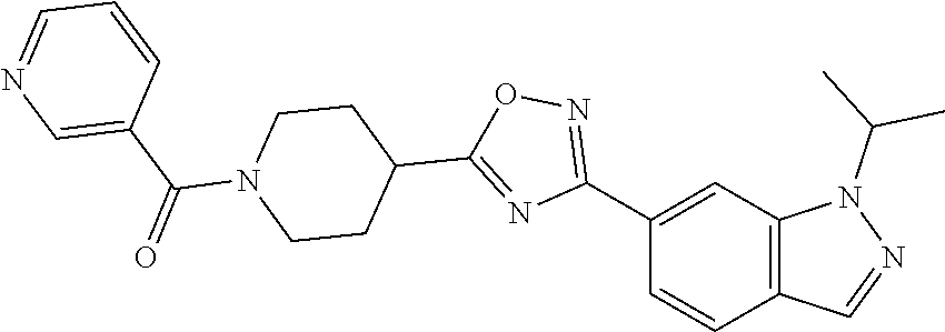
C12=C(C=C(C3=NOC(C4CCN(C(=O)C5=CN=CC=C5)CC4)=N3)C=C1)N(C(C)C)N=C2
